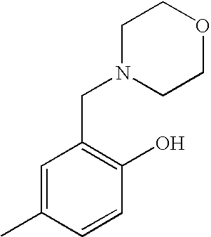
C1=C(C)C=CC(O)=C1CN1CCOCC1
